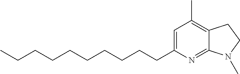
C12=NC(CCCCCCCCCC)=CC(C)=C1CCN2C
